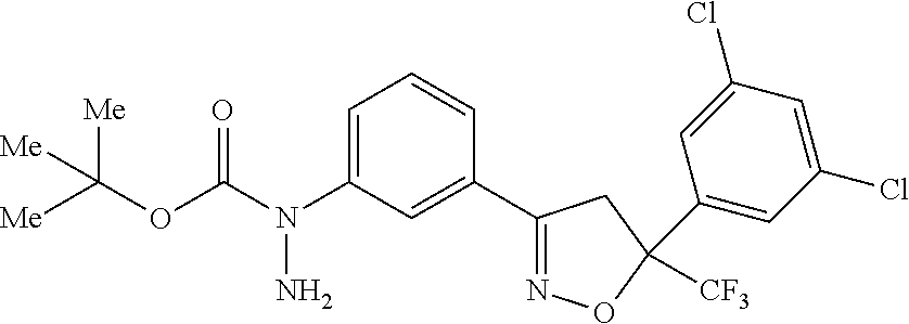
[Me]C(OC(N(C1=CC=CC(C2=NOC([CF3])(C3=CC(Cl)=CC(Cl)=C3)C2)=C1)N)=O)([Me])[Me]
